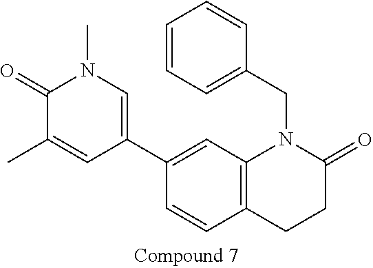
C1=CC2=C(C=C1C1=CN(C)C(=O)C(C)=C1)N(CC1=CC=CC=C1)C(=O)CC2
